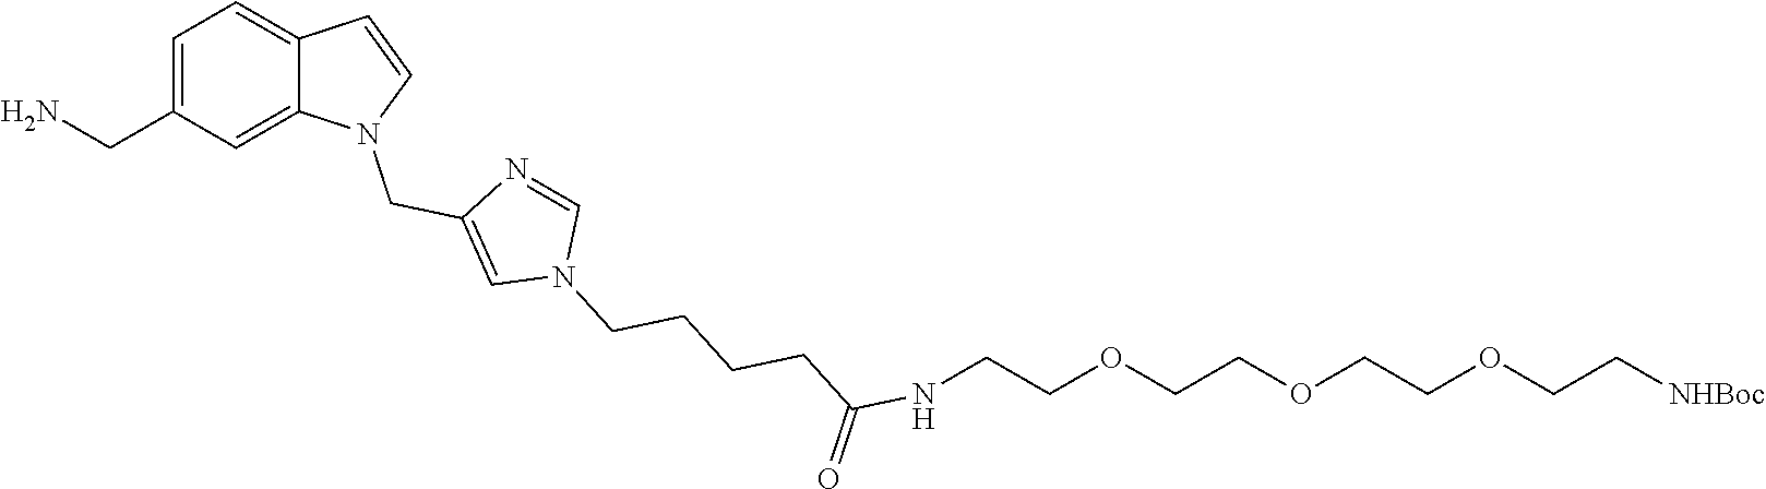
C1=C(CN)C=C2C(=C1)C=CN2CC1=CN(CCCCC(NCCOCCOCCOCC[NHBoc])=O)C=N1
